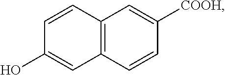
C12=C(C=CC([COOH])=C1)C=C(O)C=C2
